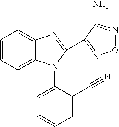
C1=CC=C2C(=C1)N=C(C1=NON=C1N)N2C1=CC=CC=C1C#N
